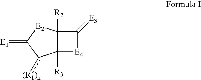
C12([R2])C([R3])([E4]C1=[E3])c([(R1)n])C(=[E1])[E2]2
